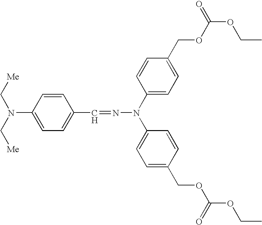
C1(C=NN(C2=CC=C(COC(=O)OCC)C=C2)C2=CC=C(COC(=O)OCC)C=C2)=CC=C(N(C[Me])C[Me])C=C1
